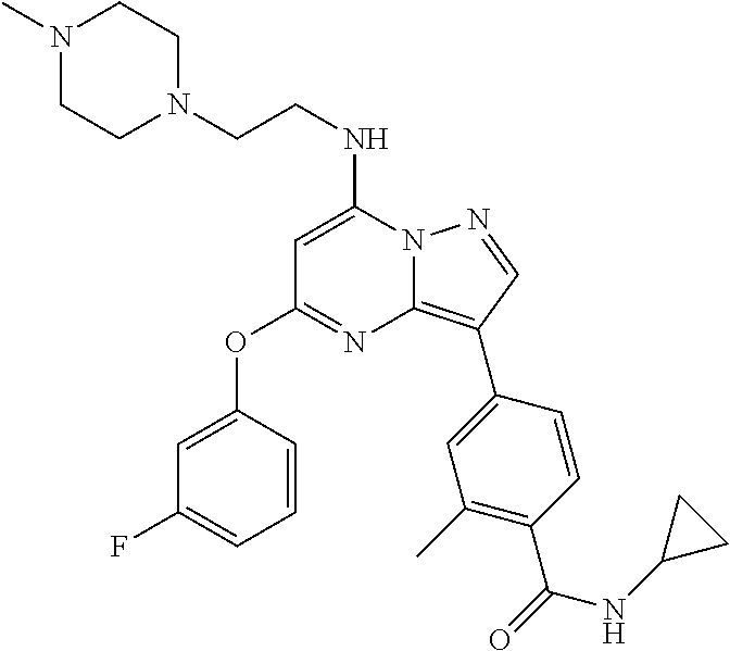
N12C(=C(C3=CC(C)=C(C(=O)NC4CC4)C=C3)C=N1)N=C(OC1=CC(F)=CC=C1)C=C2NCCN1CCN(C)CC1
